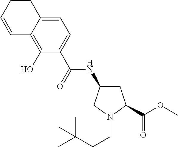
CC(CCN1CC(NC(=O)C2=CC=C3C(=C2O)C=CC=C3)CC1C(=O)OC)(C)C
